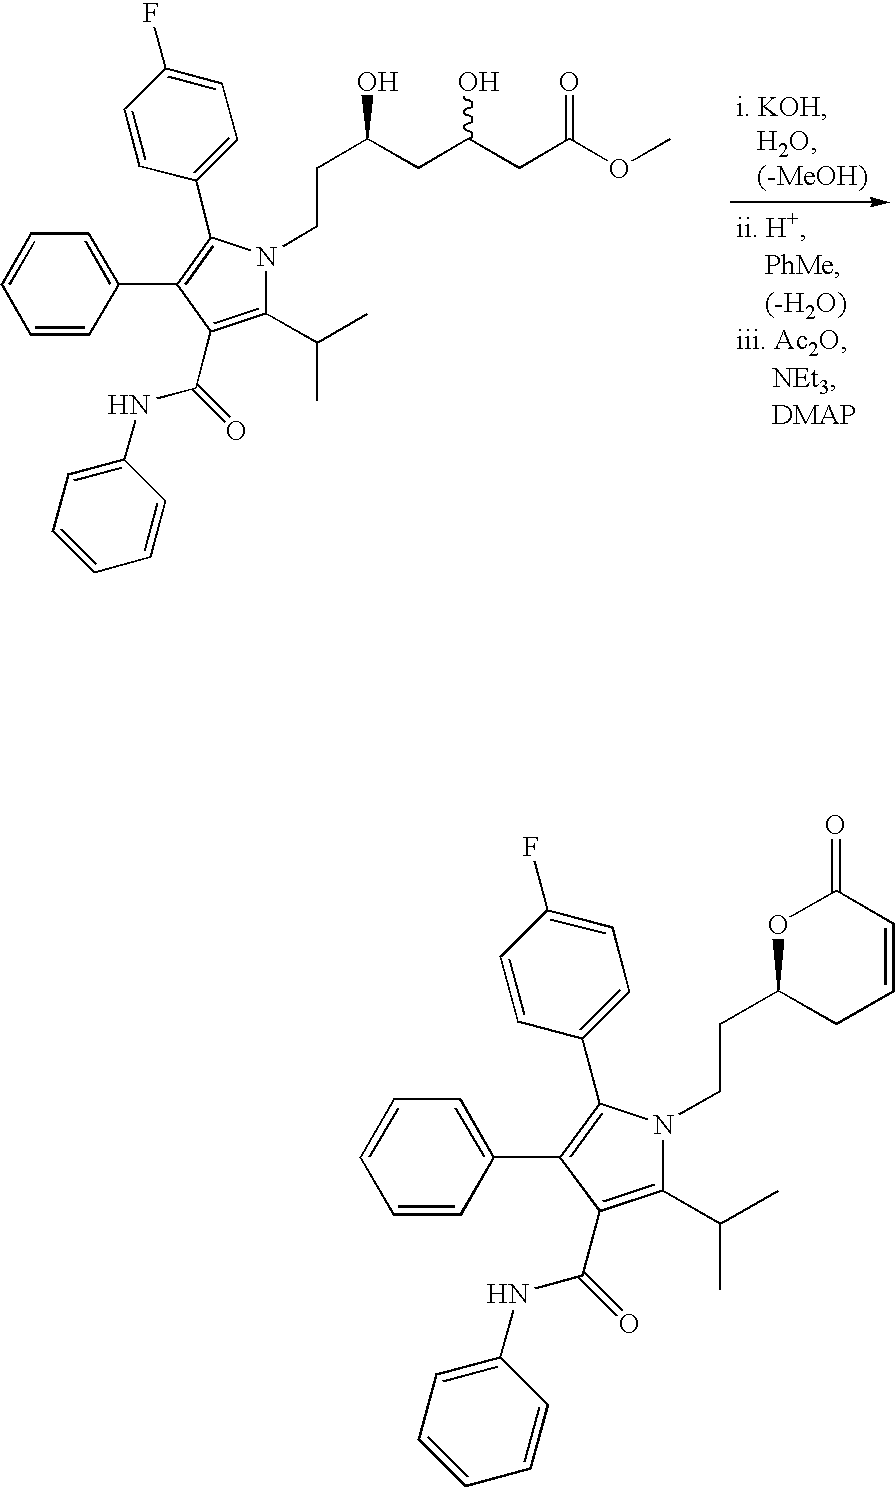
C1=CC(C2=C(C3=CC=C(F)C=C3)N(CCC(CC(CC(OC)=O)O)O)C(C(C)C)=C2C(=O)NC2=CC=CC=C2)=CC=C1.C1=CC(C2=C(C3=CC=C(F)C=C3)N(CCC3CC=CC(=O)O3)C(C(C)C)=C2C(=O)NC2=CC=CC=C2)=CC=C1
